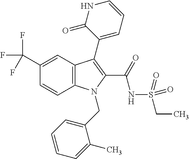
C1(C(F)(F)F)=CC2=C(C=C1)N(CC1=CC=CC=C1C)C(C(=O)NS(CC)(=O)=O)=C2C1=CC=CNC1=O
